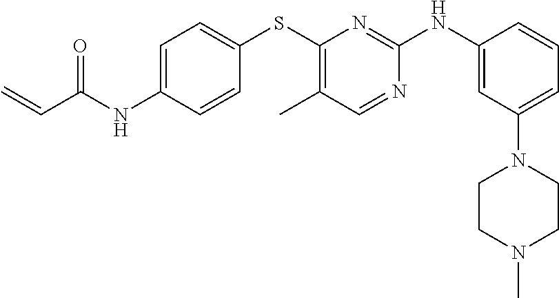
C1=C(NC(C=C)=O)C=CC(SC2=C(C)C=NC(NC3=CC(N4CCN(C)CC4)=CC=C3)=N2)=C1
